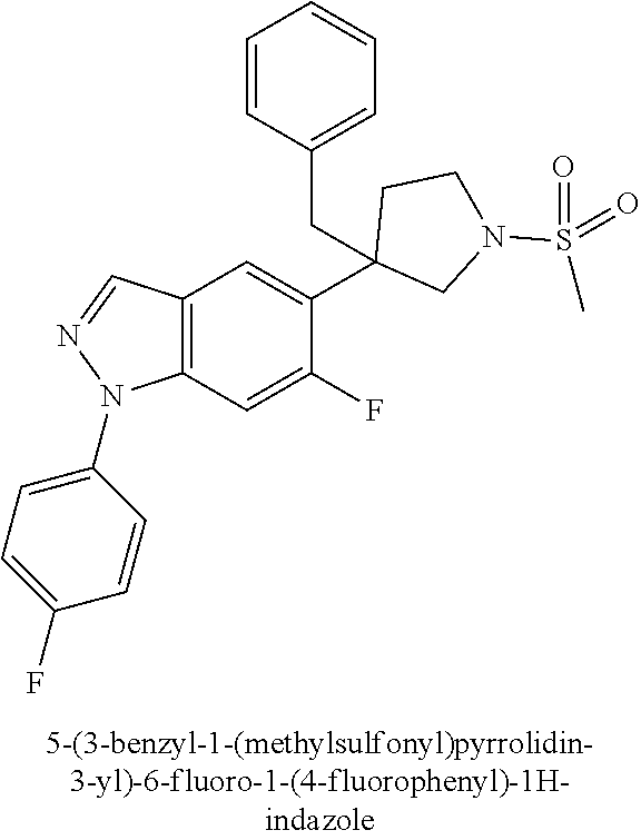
C12=C(C=C(F)C(C3(CC4=CC=CC=C4)CN(S(C)(=O)=O)CC3)=C1)N(C1=CC=C(F)C=C1)N=C2
